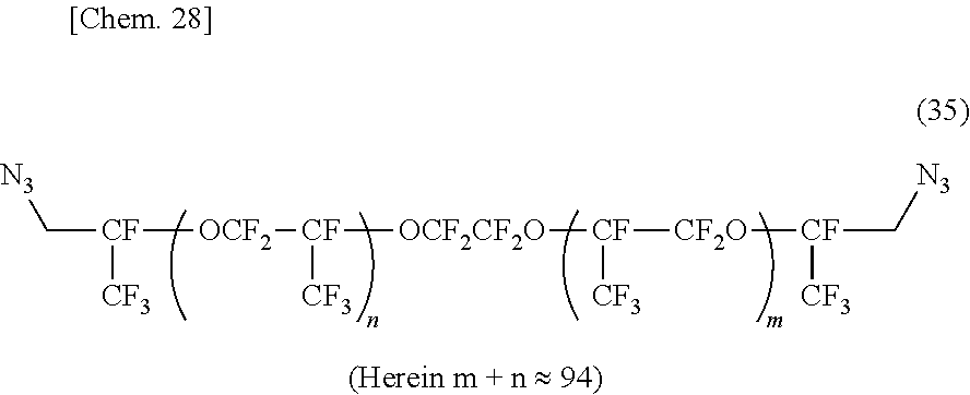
C([CF]([CF3])[OCF2][CF]([CF3])[OCF2CF2O][CF]([CF3])[CF2O][CF]([CF3])C[N3])[N3]
